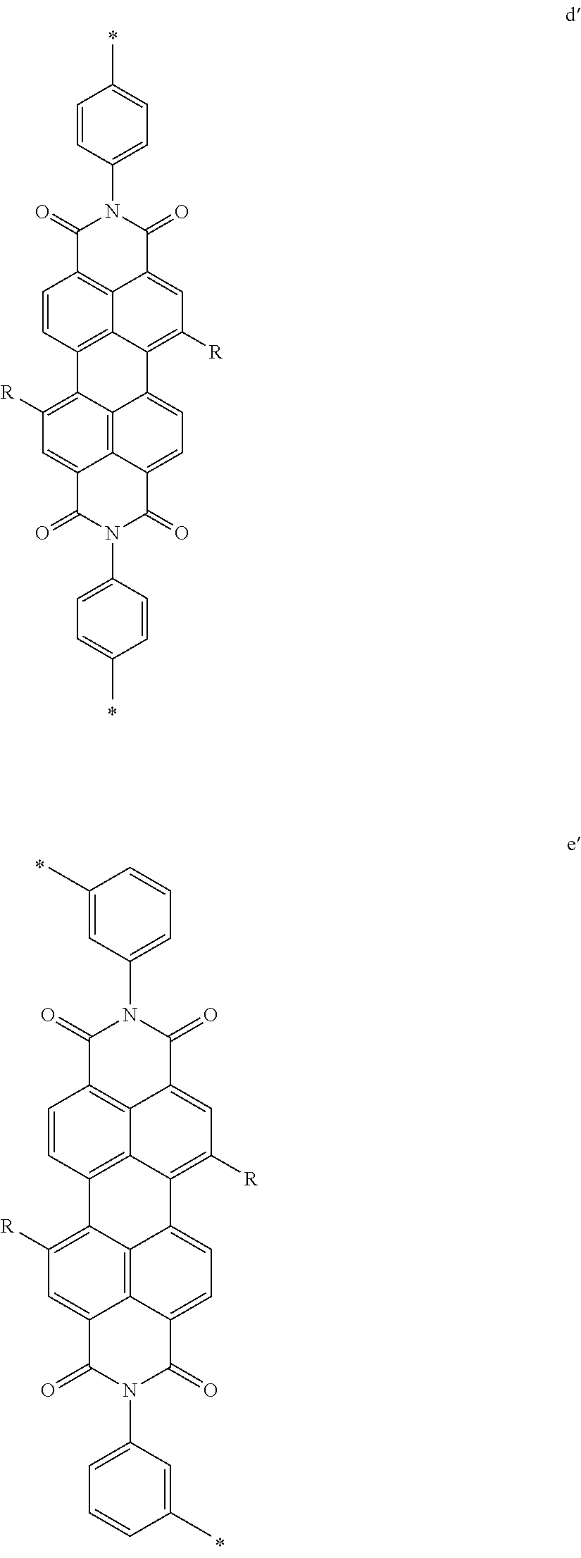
C1=CC(N2C(=O)C3=C4C(=CC([R])=C5C4=C(C=C3)C3=C([R])C=C4C6=C3C5=CC=C6C(=O)N(C3=CC=C(C)C=C3)C4=O)C2=O)=CC=C1C.C1=C(C)C=CC=C1N1C(=O)C2=C3C(=CC([R])=C4C3=C(C=C2)C2=C([R])C=C3C5=C2C4=CC=C5C(=O)N(C2=CC=CC(C)=C2)C3=O)C1=O
